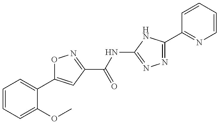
C1=CC=C(OC)C(C2=CC(C(NC3=NN=C(C4=NC=CC=C4)N3)=O)=NO2)=C1
